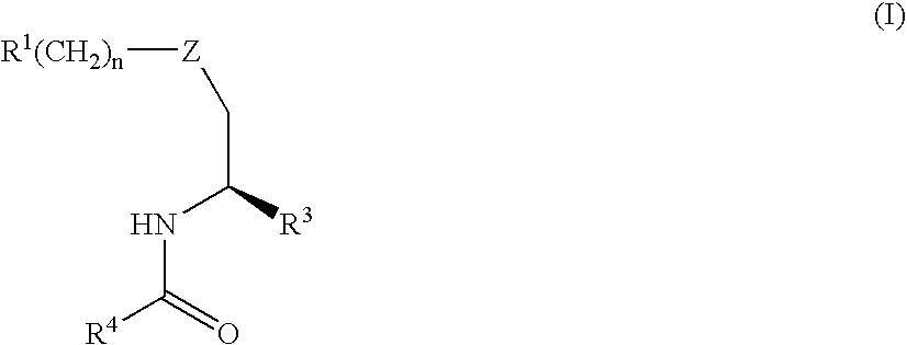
[R1(CH2)n][Z]CC([R3])NC([R4])=O
